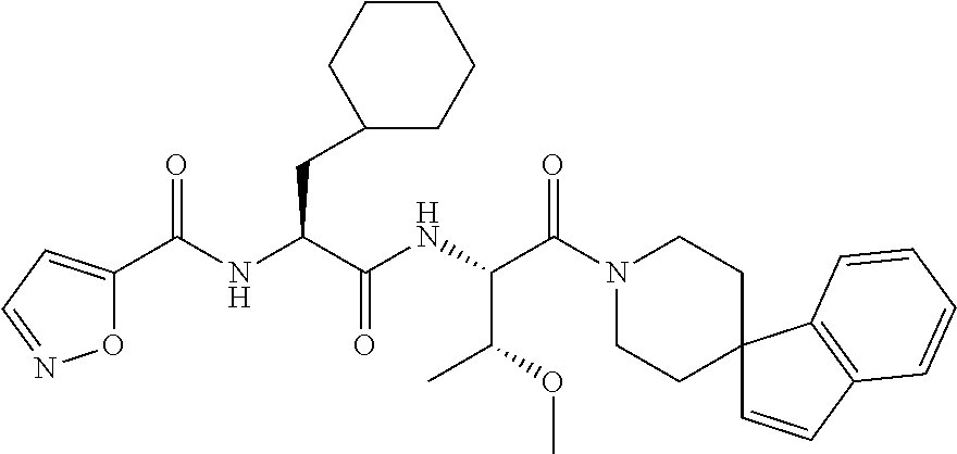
N(C(C(NC(C(N1CCC2(CC1)C=CC1=C2C=CC=C1)=O)C(C)OC)=O)CC1CCCCC1)C(C1=CC=NO1)=O
